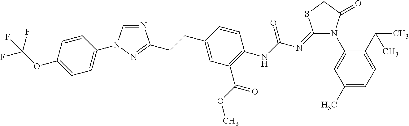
N1=CN(C2=CC=C(OC(F)(F)F)C=C2)N=C1CCC1=CC(C(OC)=O)=C(NC(N=C2N(C3=CC(C)=CC=C3C(C)C)C(=O)CS2)=O)C=C1
